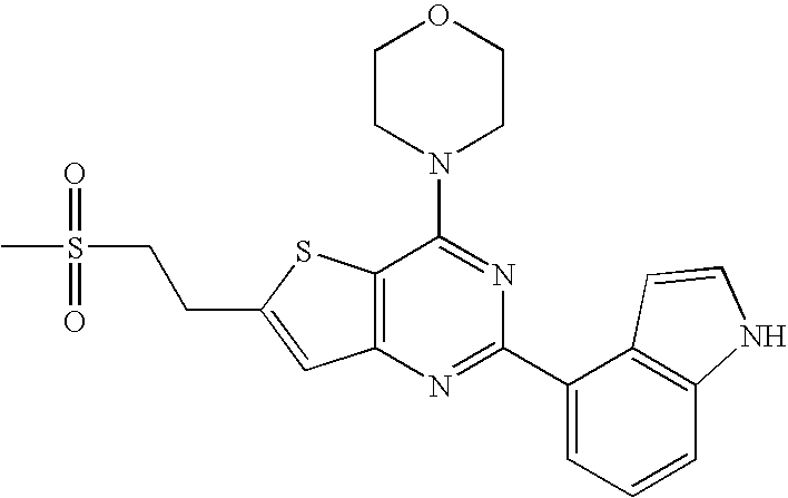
C1CN(C2=NC(C3=CC=CC4=C3C=CN4)=NC3=C2SC(CCS(C)(=O)=O)=C3)CCO1
